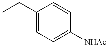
C1(CC)=CC=C([NHAc])C=C1
